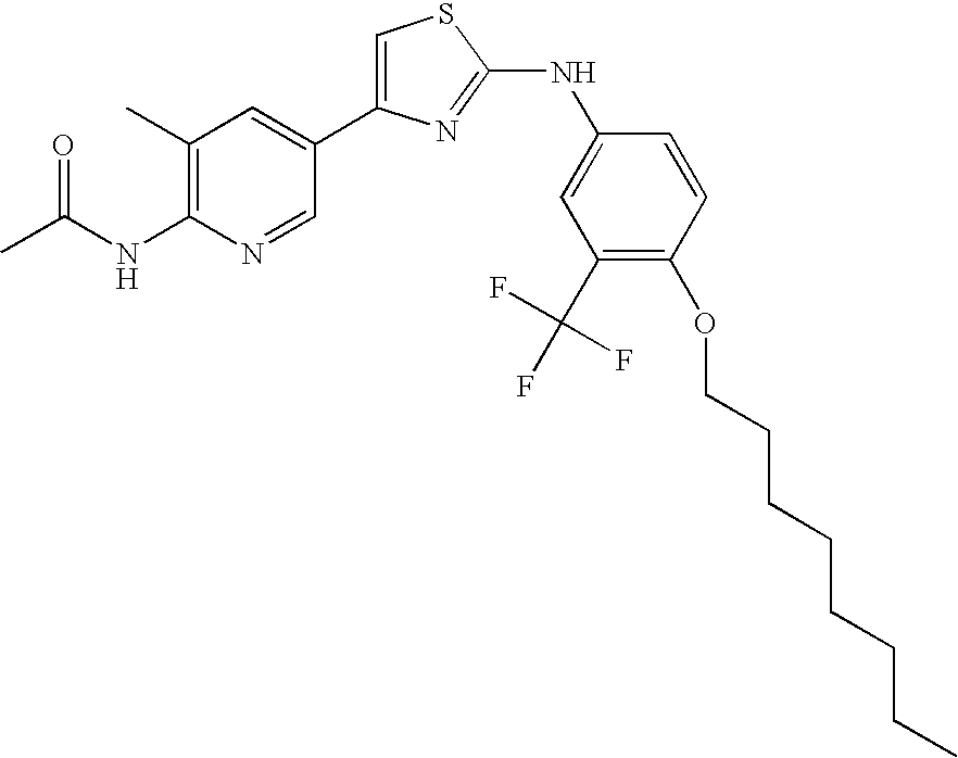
C1=C(C2=CC(C)=C(NC(=O)C)N=C2)N=C(NC2=CC(C(F)(F)F)=C(OCCCCCCCC)C=C2)S1
